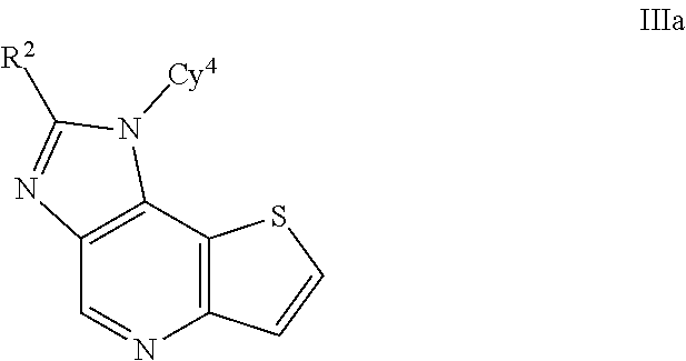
C12=C(C3=C(N=C1)C=CS3)N([Cy4])C([R2])=N2
